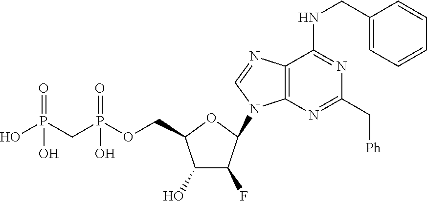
C1(O)C(F)C(N2C3=C(N=C2)C(NCC2=CC=CC=C2)=NC(C[Ph])=N3)OC1COP(CP(O)(=O)O)(=O)O
